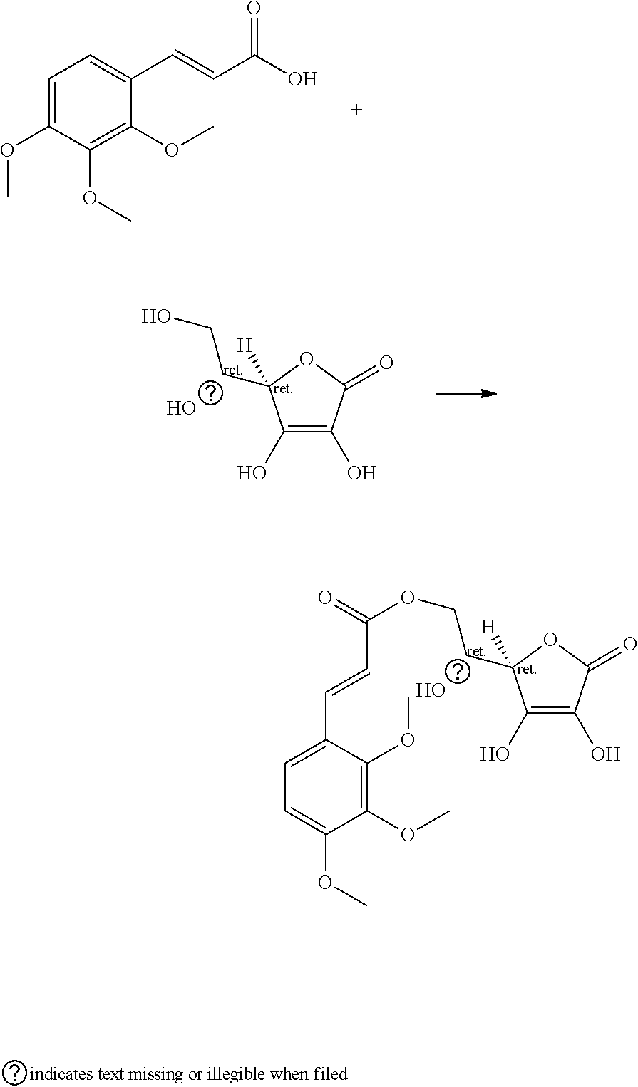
C1(O)=C(O)C(=O)OC1(CCOC(C=CC1=CC=C(OC)C(OC)=C1OC)=O)[H].O.C1(O)=C(O)C(=O)OC1(CCO)[H].O.C1=C(OC)C(OC)=C(OC)C(C=CC(O)=O)=C1
